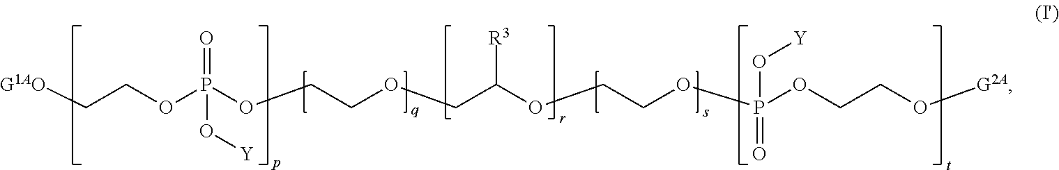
[G1AO]CCOP(OCCOCC(OCCOP(OCCO[G2A])(O[Y])=O)[R3])(=O)O[Y]
